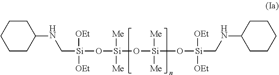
C([Si]([OEt])(O[Si](O[Si](O[Si](CNC1CCCCC1)([OEt])[OEt])([Me])[Me])([Me])[Me])[OEt])NC1CCCCC1
